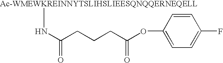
N(C(CCCC(OC1=CC=C(F)C=C1)=O)=O)[Ac-WMEWKREINNYTSLIHSLIEESQNQQERNEQELL]
